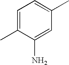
C1=C(C)C(N)=CC(C)=C1
